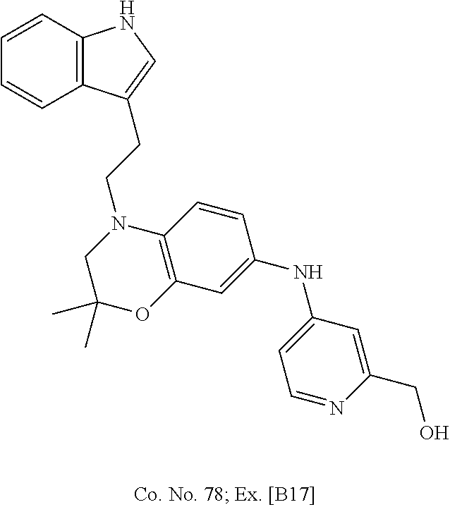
C1=CC2=C(C=C1)C(CCN1CC(C)(C)OC3=C1C=CC(NC1=CC=NC(CO)=C1)=C3)=CN2
